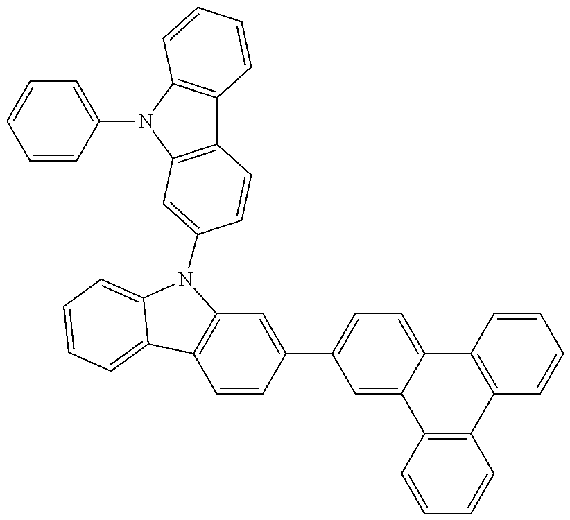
C1=CC(N2C3=C(C4=C2C=C(N2C5=C(C=CC(C6=CC=C7C(=C6)C6=C(C8=C7C=CC=C8)C=CC=C6)=C5)C5=CC=CC=C25)C=C4)C=CC=C3)=CC=C1
